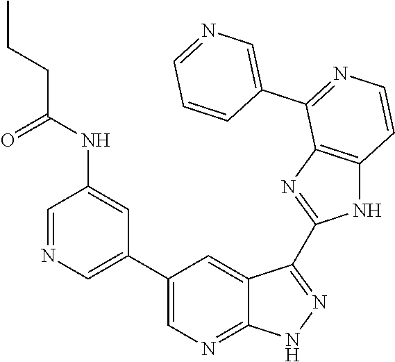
C1=NC=C(C2=CN=C3C(=C2)C(C2=NC4=C(N2)C=CN=C4C2=CN=CC=C2)=NN3)C=C1NC(CCC)=O
